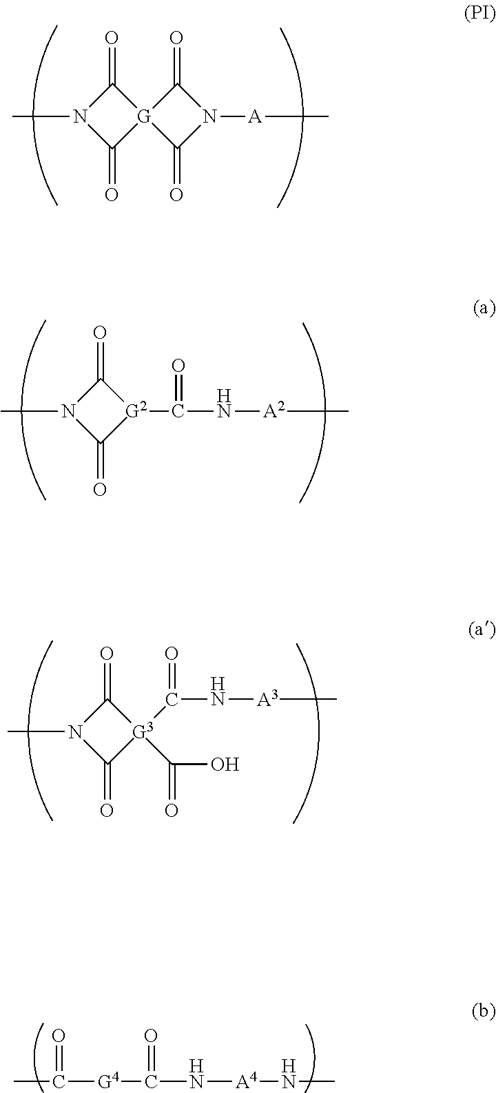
C1(=O)[G]2(C(=O)N1C)C(=O)N([A]C)C2=O.C1(=O)[G2](C(N[A2]C)=O)C(=O)N1C.C1(=O)[G3](C(O)=O)(C(N[A3]C)=O)C(=O)N1C.CC([G4]C(N[A4]NC)=O)=O
